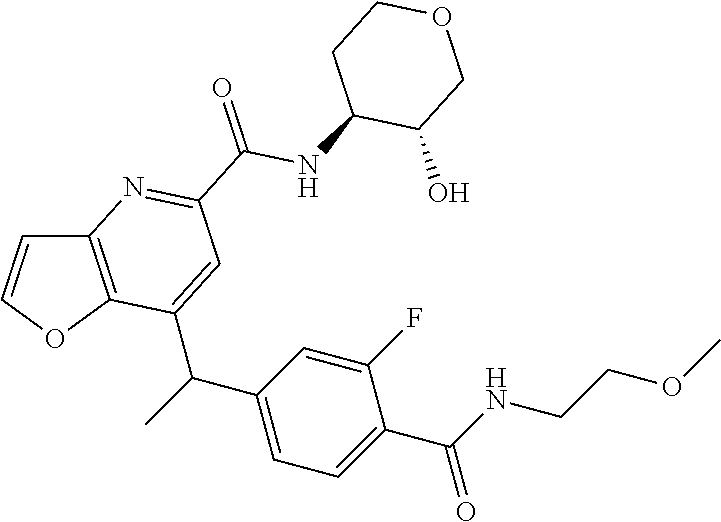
C(C1=CC=C(C(C2=CC(C(NC3C(O)COCC3)=O)=NC3=C2OC=C3)C)C=C1F)(NCCOC)=O
